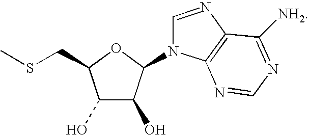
C1(O)C(O)C(N2C=NC3=C2N=CN=C3[NH2])OC1CSC
